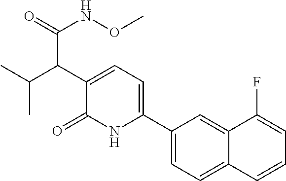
C1(C2=CC=C(C(C(C)C)C(NOC)=O)C(=O)N2)=CC=C2C(=C1)C(F)=CC=C2
